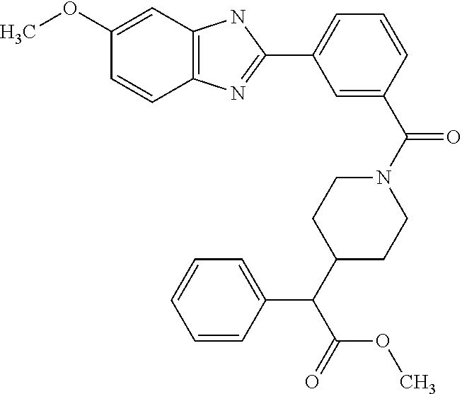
C12=C(C=C(OC)C=C1)NC(C1=CC=CC(C(N3CCC(C(C(=O)OC)C4=CC=CC=C4)CC3)=O)=C1)=N2
